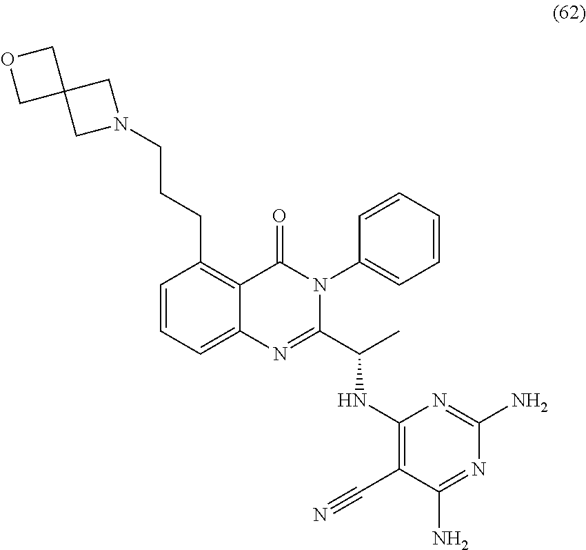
C1=CC=C2C(=C1CCCN1CC3(C1)COC3)C(=O)N(C1=CC=CC=C1)C(C(C)NC1=C(C#N)C(N)=NC(N)=N1)=N2
